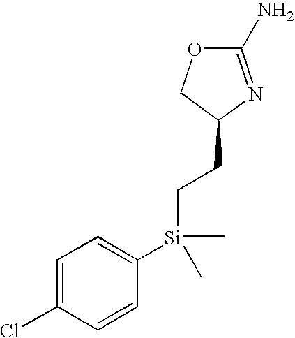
O1C(N)=NC(CC[Si](C2=CC=C(Cl)C=C2)(C)C)C1
